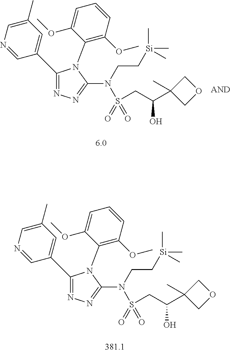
N1=C(C2=CC(C)=CN=C2)N(C2=C(OC)C=CC=C2OC)C(N(CC[Si](C)(C)C)S(=O)(CC(C2(C)COC2)O)=O)=N1.N1=C(C2=CC(C)=CN=C2)N(C2=C(OC)C=CC=C2OC)C(N(CC[Si](C)(C)C)S(=O)(CC(C2(C)COC2)O)=O)=N1
